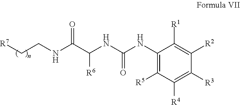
[R7]CCNC(C(NC(NC1=C([R5])C([R4])=C([R3])C([R2])=C1[R1])=O)[R6])=O
